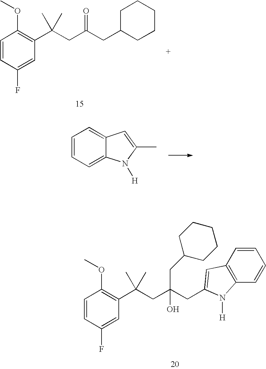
C1=CC(F)=CC(C(CC(CC2=CC3=C(C=CC=C3)N2[H])(CC2CCCCC2)O)(C)C)=C1OC.C1=CC(F)=CC(C(CC(CC2CCCCC2)=O)(C)C)=C1OC.C1=CC=C2C(=C1)C=C(C)N2[H]
